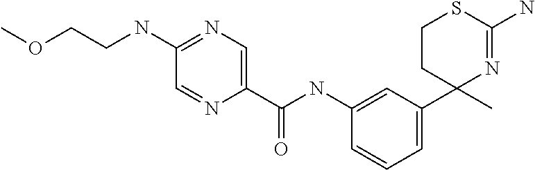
C1(C(NC2=CC(C3(C)N=C(N)SCC3)=CC=C2)=O)=CN=C(NCCOC)C=N1
